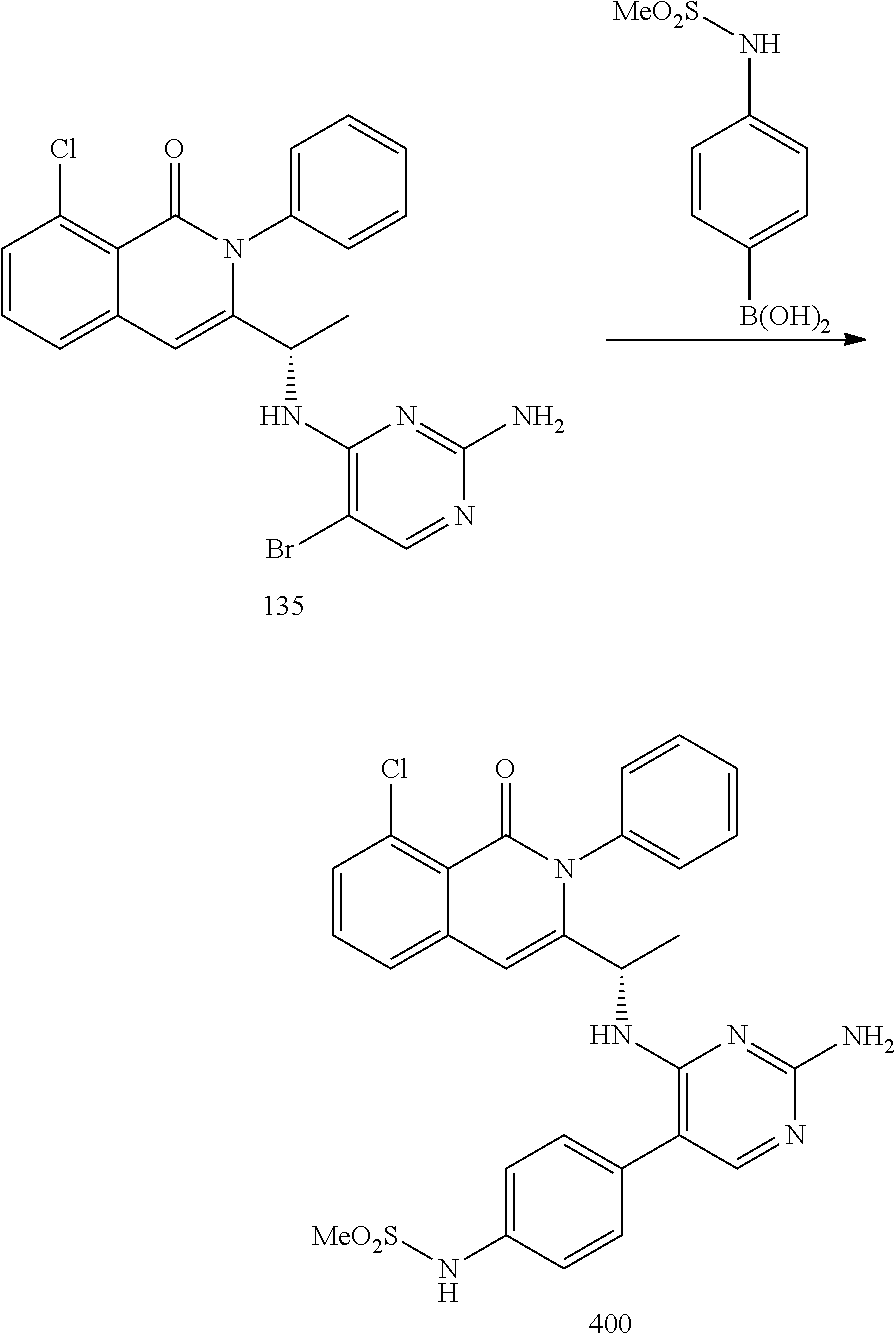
C1=CC=C2C(=C1Cl)C(=O)N(C1=CC=CC=C1)C(C(C)NC1=C(C3=CC=C(N[MeO2S])C=C3)C=NC(N)=N1)=C2.C1=CC=C2C(=C1Cl)C(=O)N(C1=CC=CC=C1)C(C(C)NC1=C(Br)C=NC(N)=N1)=C2.C1=CC([B(OH)2])=CC=C1N[MeO2S]
